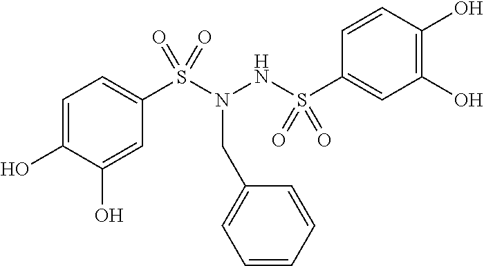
C1=C(O)C(O)=CC(S(N(NS(C2=CC(O)=C(O)C=C2)(=O)=O)CC2=CC=CC=C2)(=O)=O)=C1
